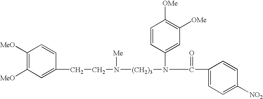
C1([MeO])=C([MeO])C=C(CCN([(CH2)3]N(C(C2=CC=C([NO2])C=C2)=O)C2=CC([OMe])=C([OMe])C=C2)[Me])C=C1
